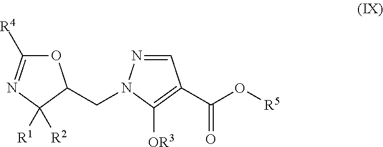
O1C([R4])=NC([R1])([R2])C1CN1N=CC(C(O[R5])=O)=C1[OR3]
